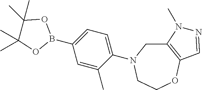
C1(B2OC(C)(C)C(C)(C)O2)=CC=C(N2CCOC3=C(C2)N(C)N=C3)C(C)=C1
